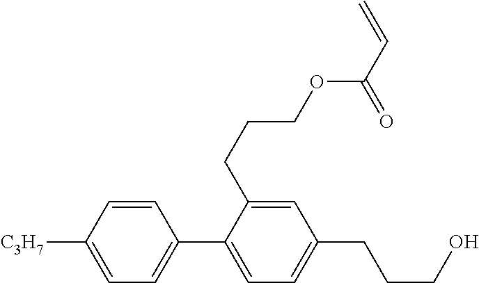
C1=CC([C3H7])=CC=C1C1=CC=C(CCCO)C=C1CCCOC(C=C)=O
